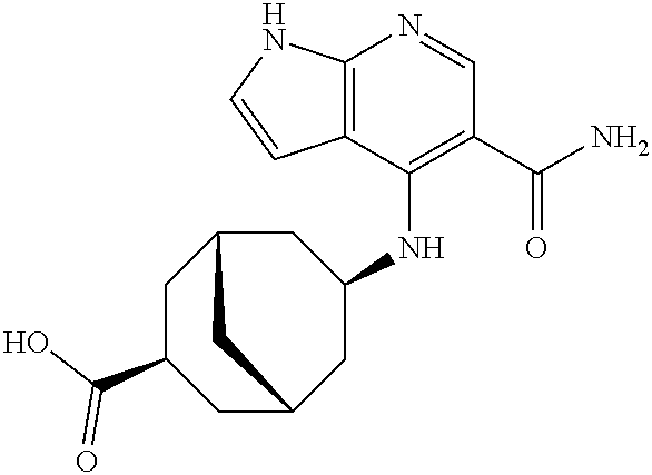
C12=C(C(NC3CC4CC(C(=O)O)CC(C3)C4)=C(C(=O)N)C=N1)C=CN2
